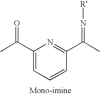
C1(C(C)=O)=CC=CC(C(C)=N[R])=N1
